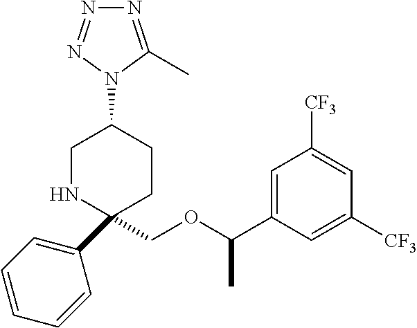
C1NC(COC(C2=CC([CF3])=CC([CF3])=C2)C)(C2=CC=CC=C2)CCC1N1C(C)=NN=N1
